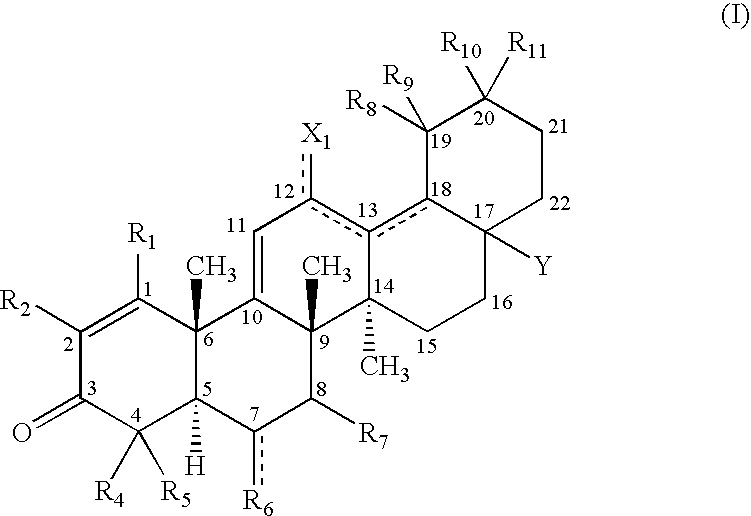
C1([R2])=C([R1])C2(C)C([H])(C([R4])([R5])C1=O)c([R6])C([R7])C1(C)C2=Cc([X1])c2c3C([Y])(CCC12C)CCC([R10])([R11])C3([R8])[R9]
